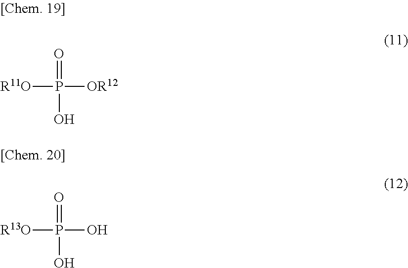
[R11O]P([OR12])(=O)O.[R13O]P(O)(=O)O
